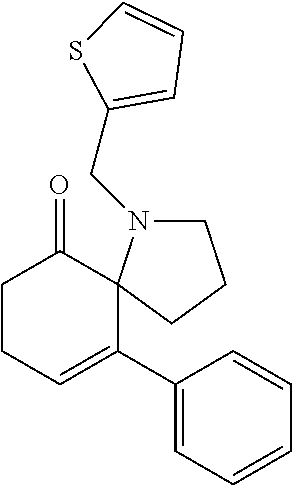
C1CC=C(C2=CC=CC=C2)C2(C1=O)N(CC1=CC=CS1)CCC2
